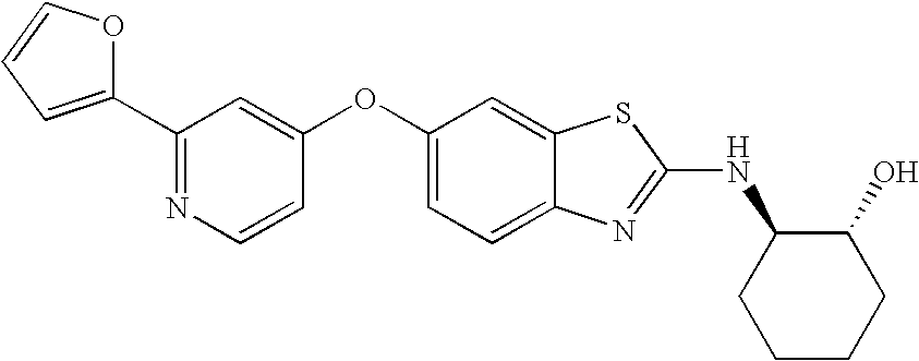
N1=C(C2=CC=CO2)C=C(OC2=CC=C3C(=C2)SC(NC2CCCCC2O)=N3)C=C1
